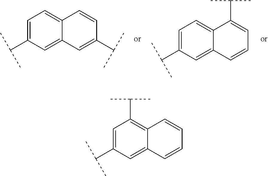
C(C)(C)C1=CC2=CC(C(C)C)=CC=C2C=C1.C(C)(C)C1=CC=C2C(=C1)C=CC=C2C(C)C.C(C)(C)C1=CC(C(C)C)=C2C(=C1)C=CC=C2
